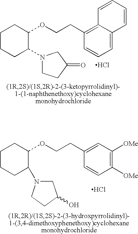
C1(N2CCC(=O)C2)C(OCCC2=C3C(=CC=C2)C=CC=C3)CCCC1.Cl.Cl.C1(N2CC(O)CC2)C(OCCC2=CC([OMe])=C([OMe])C=C2)CCCC1
